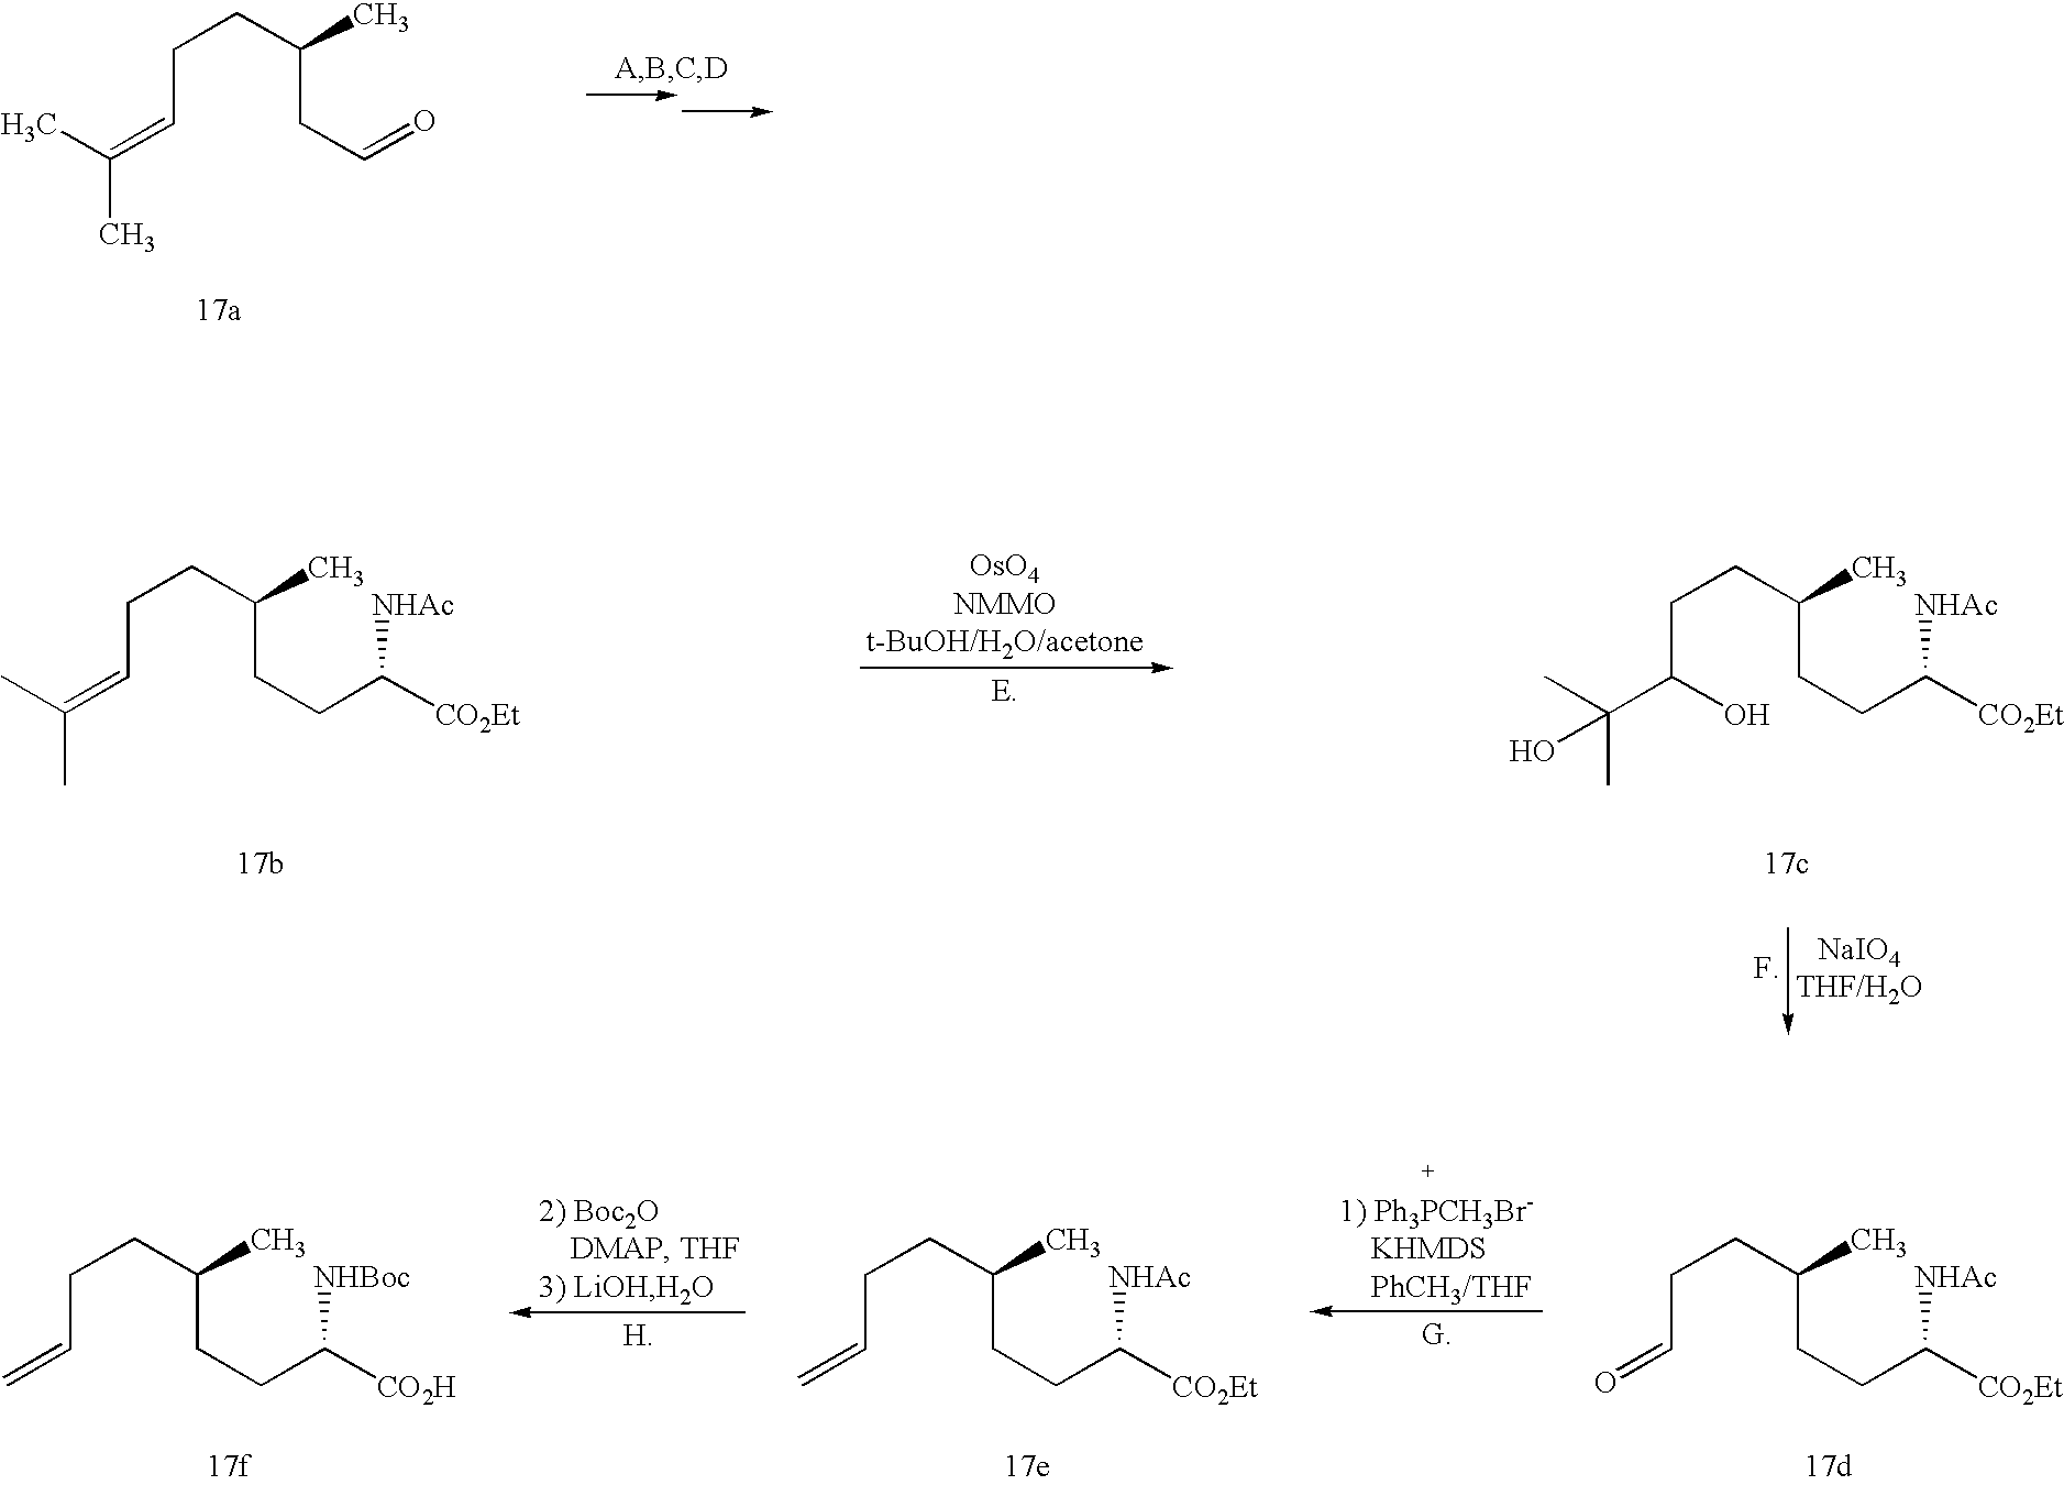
C(C=C(C)C)CC(CC=O)C.C(C=C)CC(CCC([CO2H])[NHBoc])C.C(C=C)CC(CCC([CO2Et])[NHAc])C.C(C=O)CC(CCC([CO2Et])[NHAc])C.C(C=C(C)C)CC(CCC([CO2Et])[NHAc])C.C(C(C(C)(C)O)O)CC(CCC([CO2Et])[NHAc])C
